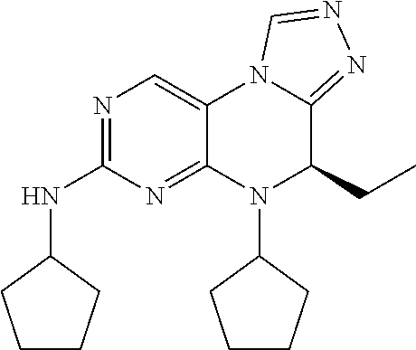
N1=C(NC2CCCC2)N=C2C(=C1)N1C(=NN=C1)C(CC)N2C1CCCC1
